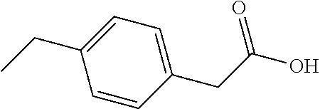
C1(CC)=CC=C(CC(O)=O)C=C1
